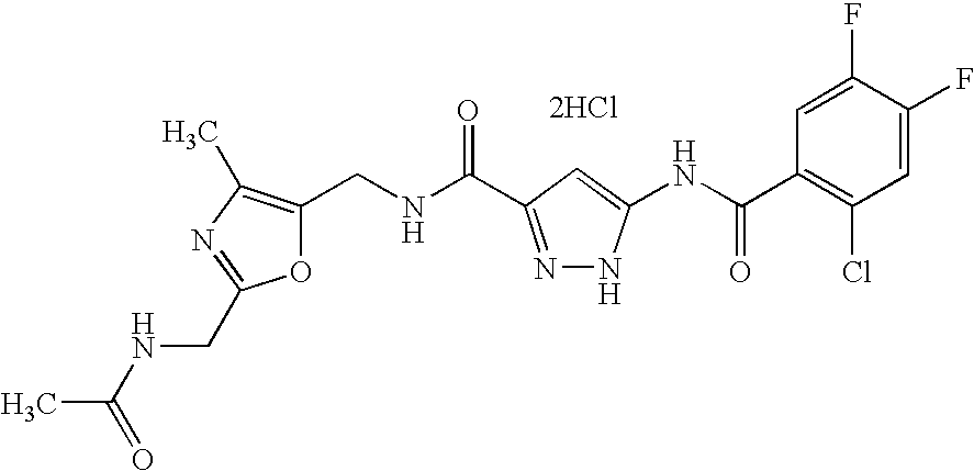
N(CC1=NC(C)=C(CNC(=O)C2=NNC(NC(C3=C(Cl)C=C(F)C(F)=C3)=O)=C2)O1)C(C)=O.[2HCl]
